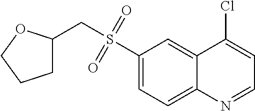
C1(S(CC2CCCO2)(=O)=O)=CC=C2C(=C1)C(Cl)=CC=N2
